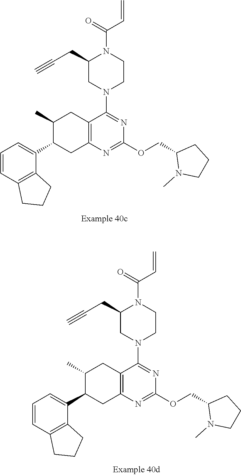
C12=C(N=C(OCC3N(C)CCC3)N=C1N1CCN(C(=O)C=C)C(CC#C)C1)CC(C1=CC=CC3=C1CCC3)C(C)C2.C12=C(N=C(OCC3N(C)CCC3)N=C1N1CCN(C(=O)C=C)C(CC#C)C1)CC(C1=CC=CC3=C1CCC3)C(C)C2
